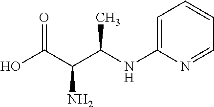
OC(C(C(NC1=CC=CC=N1)C)N)=O
